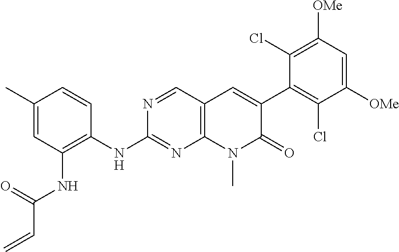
N1=CC2=C(N=C1NC1=C(NC(C=C)=O)C=C(C)C=C1)N(C)C(=O)C(C1=C(Cl)C([OMe])=CC([OMe])=C1Cl)=C2
